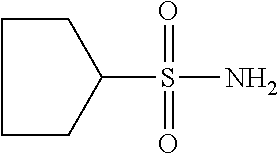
NS(C1CCCC1)(=O)=O
